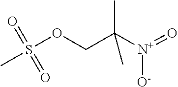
S(OCC([N+](=O)[O-])(C)C)(C)(=O)=O
